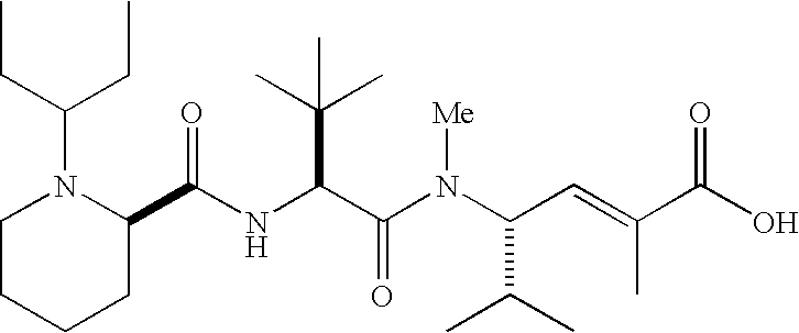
N(C(C(N(C(C(C)C)C=C(C)C(O)=O)[Me])=O)C(C)(C)C)C(C1N(C(CC)CC)CCCC1)=O
